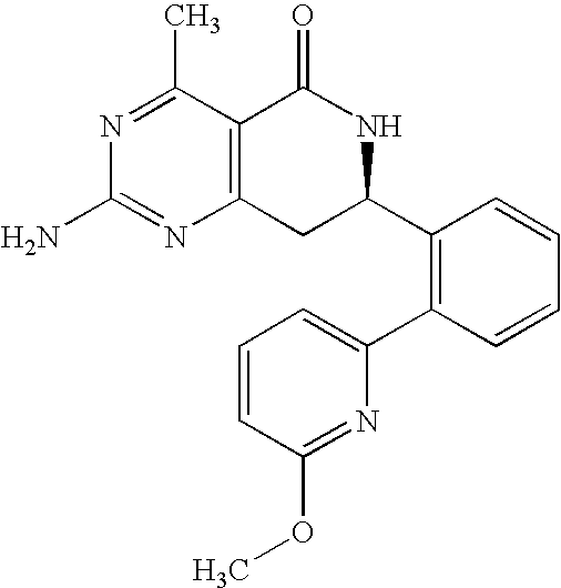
C12=C(C(C)=NC(N)=N1)C(=O)NC(C1=C(C3=CC=CC(OC)=N3)C=CC=C1)C2
